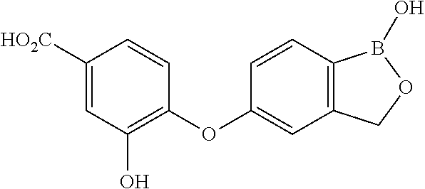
C1([HO2C])=CC(O)=C(OC2=CC3=C(C=C2)B(O)OC3)C=C1
